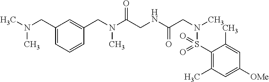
C(C1=CC(CN(C)C)=CC=C1)N(C(CNC(CN(C)S(C1=C(C)C=C([OMe])C=C1C)(=O)=O)=O)=O)C
